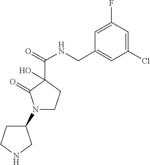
N1(C2CCNC2)CCC(C(NCC2=CC(Cl)=CC(F)=C2)=O)(O)C1=O
